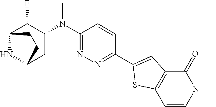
C1(N(C2C(F)C3NC(C2)CC3)C)=NN=C(C2=CC3=C(S2)C=CN(C)C3=O)C=C1
